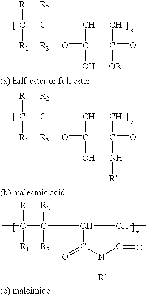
CC(C([R3])([R2])C(C(=O)O)C(C)C([OR4])=O)([R1])[R].CC(C([R3])([R2])C(C(=O)O)C(C)C(N[R])=O)([R1])[R].CC(C([R3])([R2])C(CC)C(N(C=O)[R])=O)([R1])[R]
